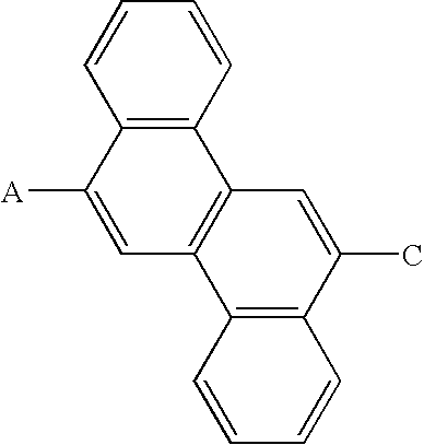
C12=C(C=CC=C1)C1=C(C=C2[A])C2=C(C(C)=C1)C=CC=C2
